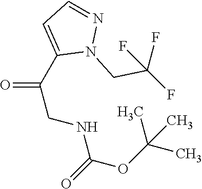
O=C(C1=CC=NN1CC(F)(F)F)CNC(OC(C)(C)C)=O
